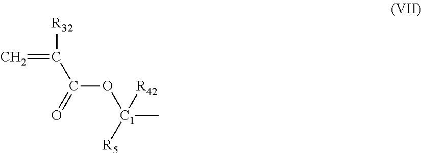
[R32]C(=C)C(=O)O[C1](C)([R5])[R42]
